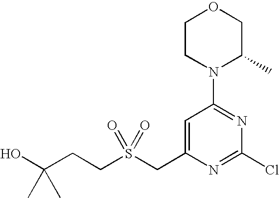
C1CN(C2=NC(Cl)=NC(CS(CCC(O)(C)C)(=O)=O)=C2)C(C)CO1
